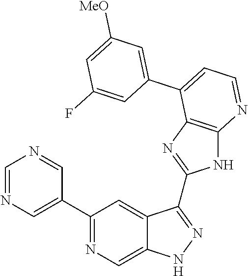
C1(C2=NC=C3C(=C2)C(C2=NC4=C(N2)N=CC=C4C2=CC([MeO])=CC(F)=C2)=NN3)=CN=CN=C1
